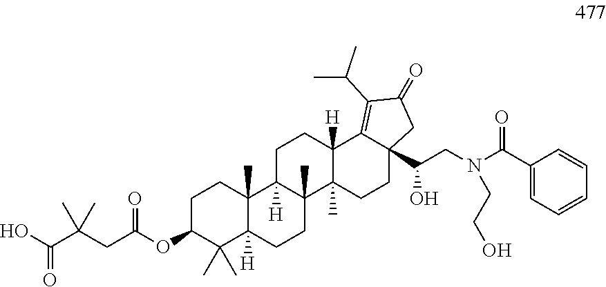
C1C(OC(CC(C(O)=O)(C)C)=O)C(C)(C)C2([H])C(C)(C1)C1([H])C(C)(CC2)C2(C)C([H])(CC1)C1=C(C(C)C)C(=O)CC1(C(CN(C(C1=CC=CC=C1)=O)CCO)O)CC2
